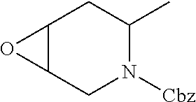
C12C(CN([Cbz])C(C)C1)O2
